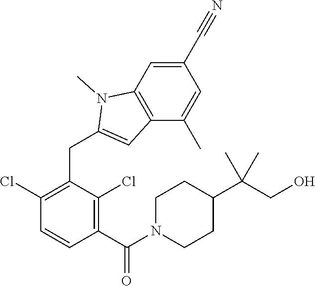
C1(Cl)=C(CC2=CC3=C(N2C)C=C(C#N)C=C3C)C(Cl)=C(C(=O)N2CCC(C(CO)(C)C)CC2)C=C1
